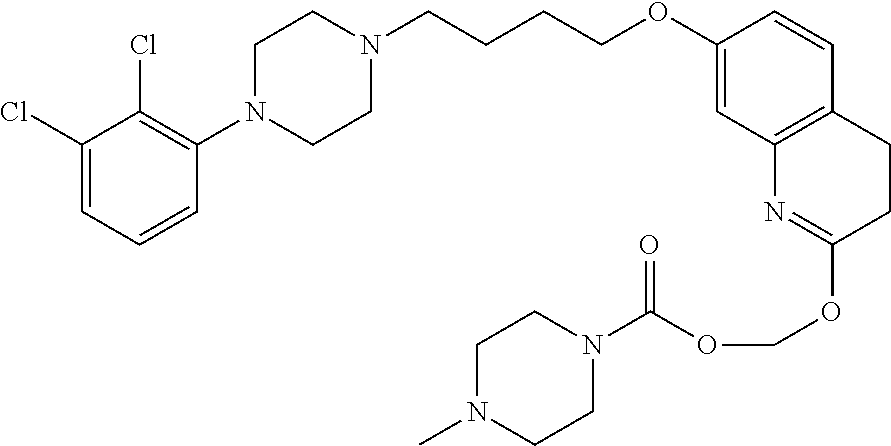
C1(Cl)=CC=CC(N2CCN(CCCCOC3=CC4=C(C=C3)CCC(OCOC(=O)N3CCN(C)CC3)=N4)CC2)=C1Cl
